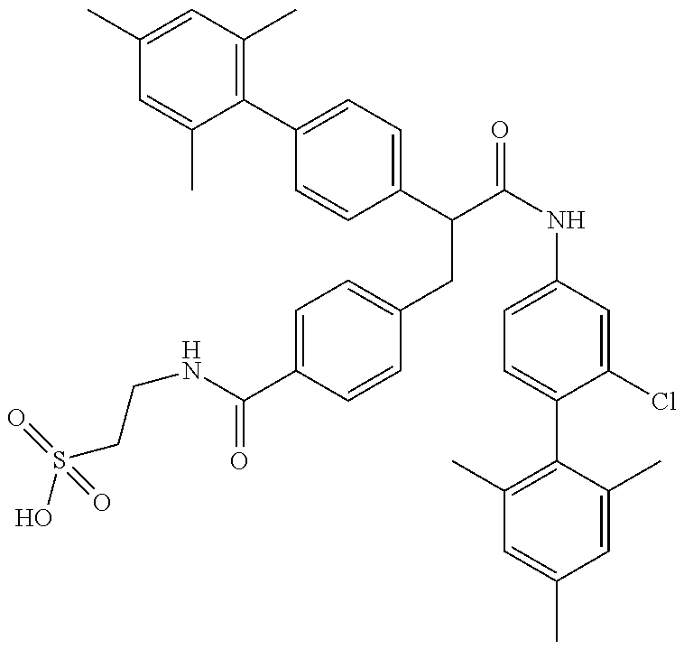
OS(CCNC(=O)C1=CC=C(CC(C2=CC=C(C3=C(C)C=C(C)C=C3C)C=C2)C(=O)NC2=CC=C(C3=C(C)C=C(C)C=C3C)C(Cl)=C2)C=C1)(=O)=O
